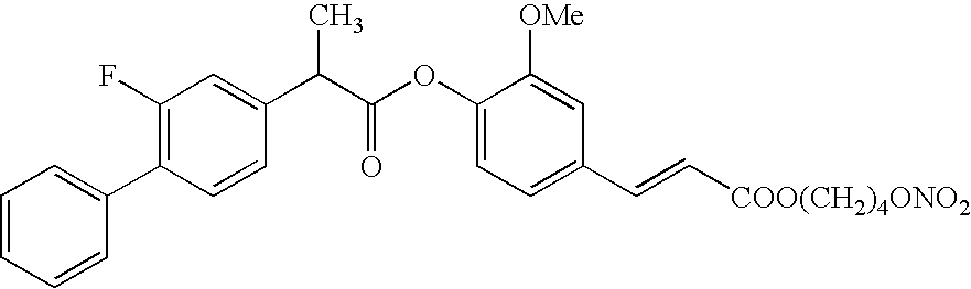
C1(F)=C(C2=CC=CC=C2)C=CC(C(C(OC2=CC=C(C=C[COO(CH2)4ONO2])C=C2[OMe])=O)C)=C1
